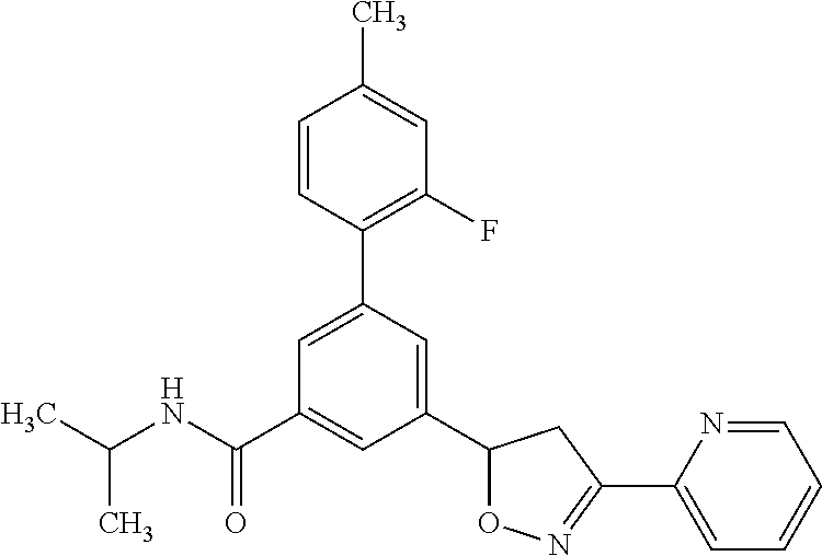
C(NC(C1=CC(C2ON=C(C3=CC=CC=N3)C2)=CC(C2=C(F)C=C(C)C=C2)=C1)=O)(C)C
